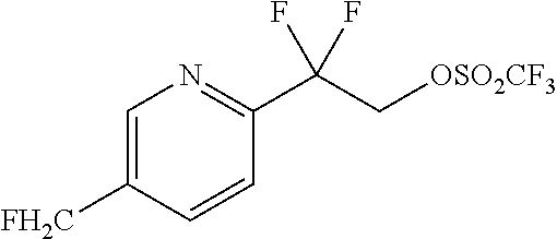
C(C(C1=NC=C([FH2C])C=C1)(F)F)[OSO2CF3]
